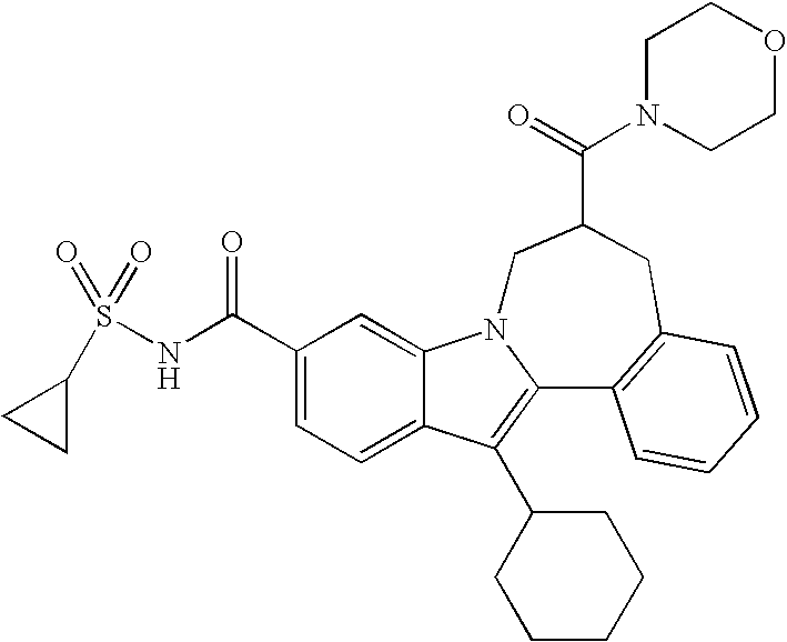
C1(C(NS(=O)(=O)C2CC2)=O)=CC=C2C(=C1)N1C(=C2C2CCCCC2)C2=C(CC(C(=O)N3CCOCC3)C1)C=CC=C2
